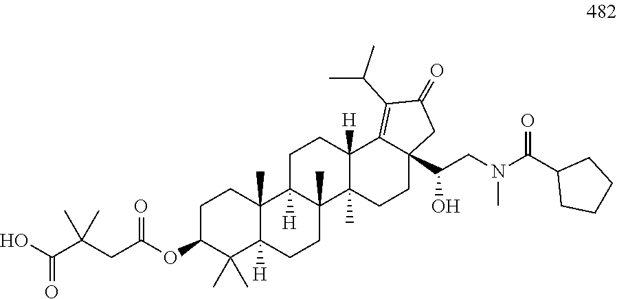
C1C(OC(CC(C(O)=O)(C)C)=O)C(C)(C)C2([H])C(C)(C1)C1([H])C(C)(CC2)C2(C)C([H])(CC1)C1=C(C(C)C)C(=O)CC1(C(CN(C(C1CCCC1)=O)C)O)CC2
